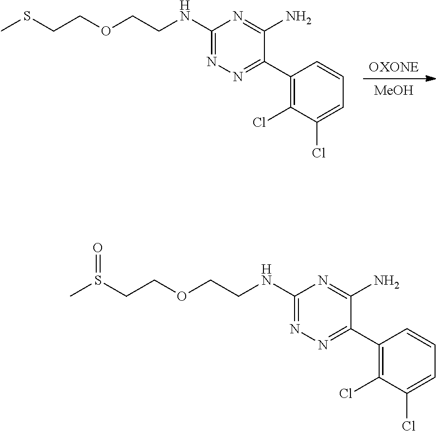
[OXONE].[MeOH].C1(NCCOCCSC)=NN=C(C2=C(Cl)C(Cl)=CC=C2)C(N)=N1.C1(NCCOCCS(C)=O)=NN=C(C2=C(Cl)C(Cl)=CC=C2)C(N)=N1
